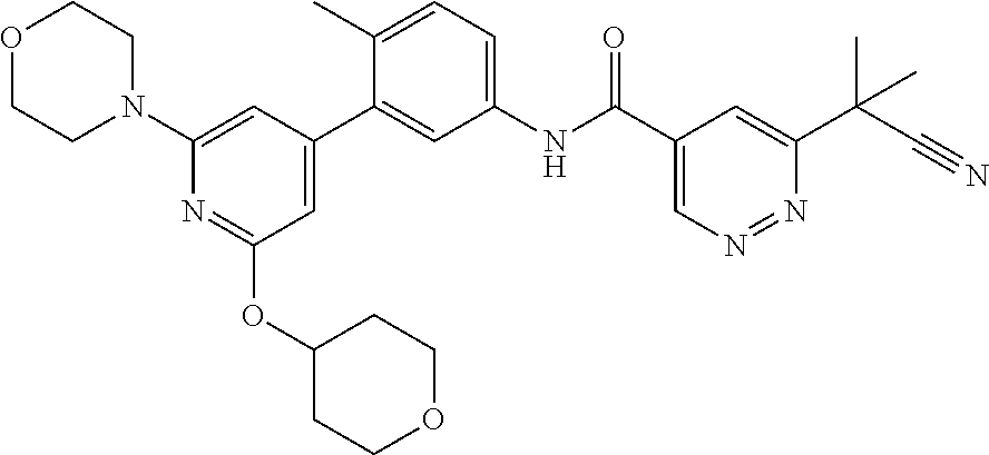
O1CCN(C2=CC(C3=CC(NC(C4=CN=NC(C(C#N)(C)C)=C4)=O)=CC=C3C)=CC(OC3CCOCC3)=N2)CC1
